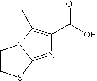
C1=CSC2=NC(C(O)=O)=C(C)N12
